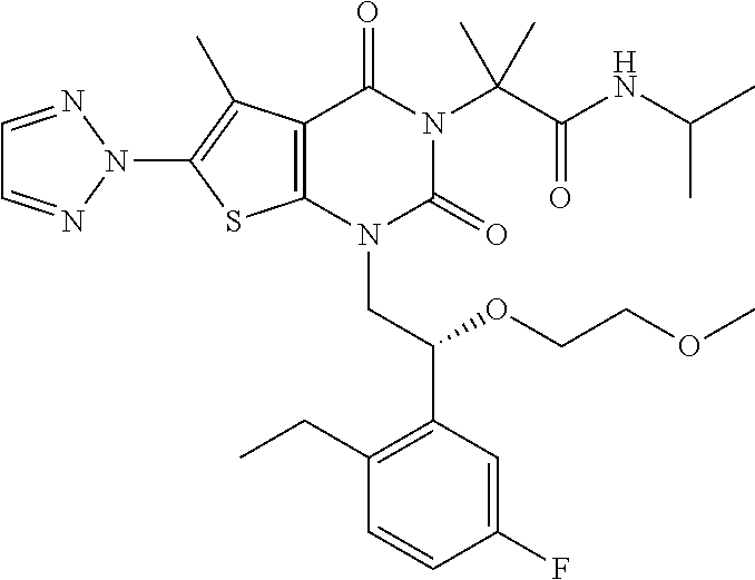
C12=C(N(CC(C3=C(CC)C=CC(F)=C3)OCCOC)C(=O)N(C(C(NC(C)C)=O)(C)C)C1=O)SC(N1N=CC=N1)=C2C
